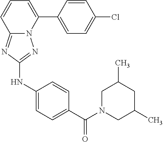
C1=CC(C2=CC=CC3=NC(NC4=CC=C(C(N5CC(C)CC(C)C5)=O)C=C4)=NN23)=CC=C1Cl
